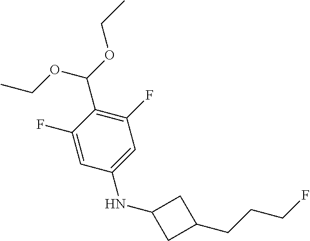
C1(F)=CC(NC2CC(CCCF)C2)=CC(F)=C1C(OCC)OCC
